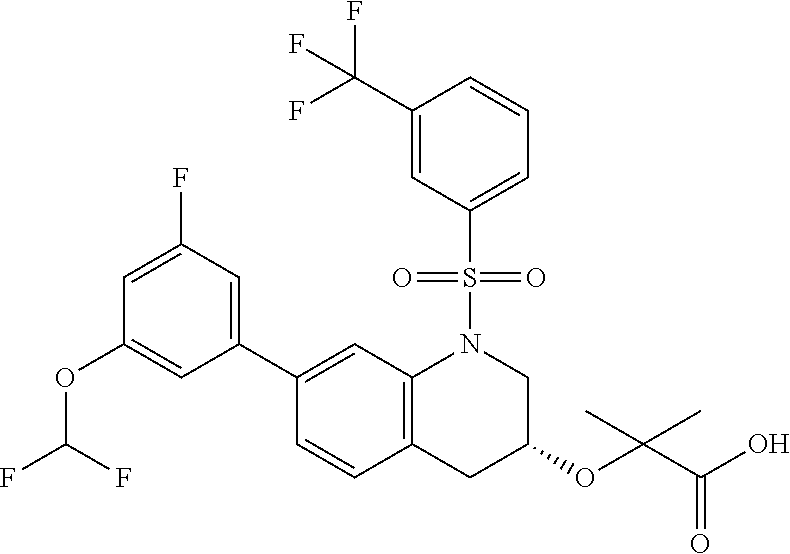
C1(C2=CC3=C(C=C2)CC(OC(C)(C(=O)O)C)CN3S(C2=CC=CC(C(F)(F)F)=C2)(=O)=O)=CC(F)=CC(OC(F)F)=C1
